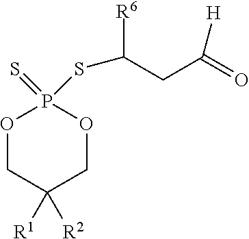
O1CC([R1])([R2])COP1(=S)SC([R6])CC([H])=O
